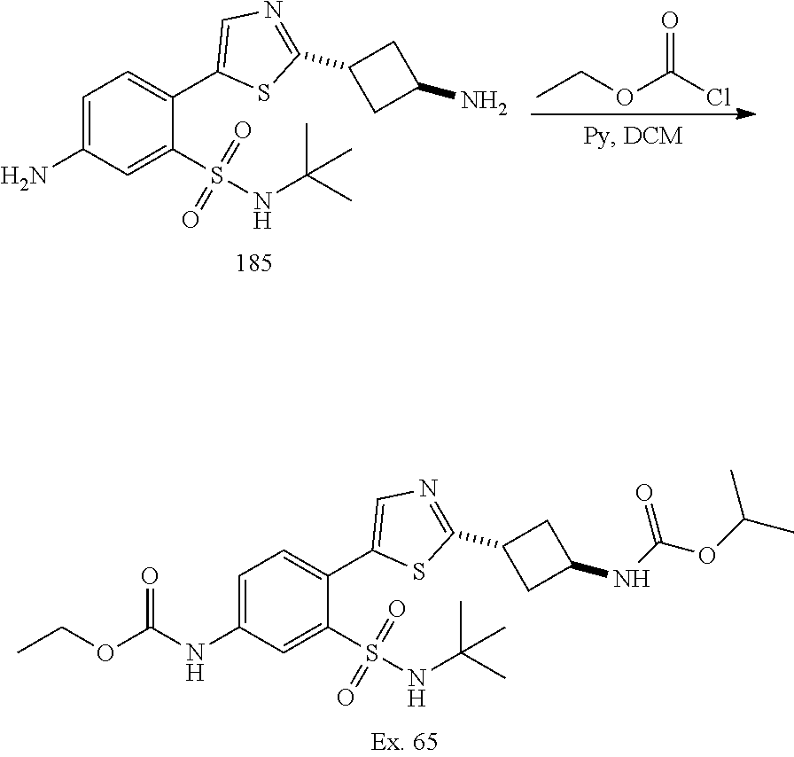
CCOC(Cl)=O.NC1=CC=C(C2=CN=C(C3CC(N)C3)S2)C(S(NC(C)(C)C)(=O)=O)=C1.C1(NC(OCC)=O)=CC=C(C2=CN=C(C3CC(NC(=O)OC(C)C)C3)S2)C(S(NC(C)(C)C)(=O)=O)=C1
